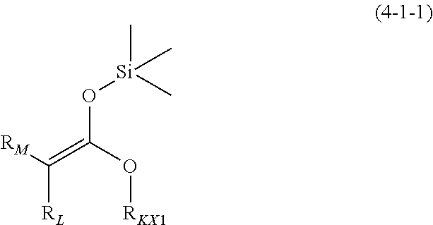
[RM]C(=C(O[RKX1])O[Si](C)(C)C)[RL]
